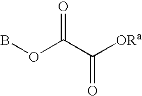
BOC(C([ORa])=O)=O
